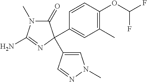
N1(C)C(=O)C(C2=CC(C)=C(OC(F)F)C=C2)(C2=CN(C)N=C2)N=C1N
